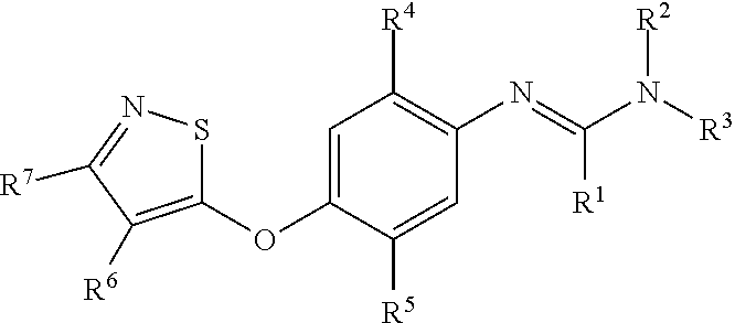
C1(OC2=CC([R4])=C(N=C(N([R3])[R2])[R1])C=C2[R5])=C([R6])C([R7])=NS1
